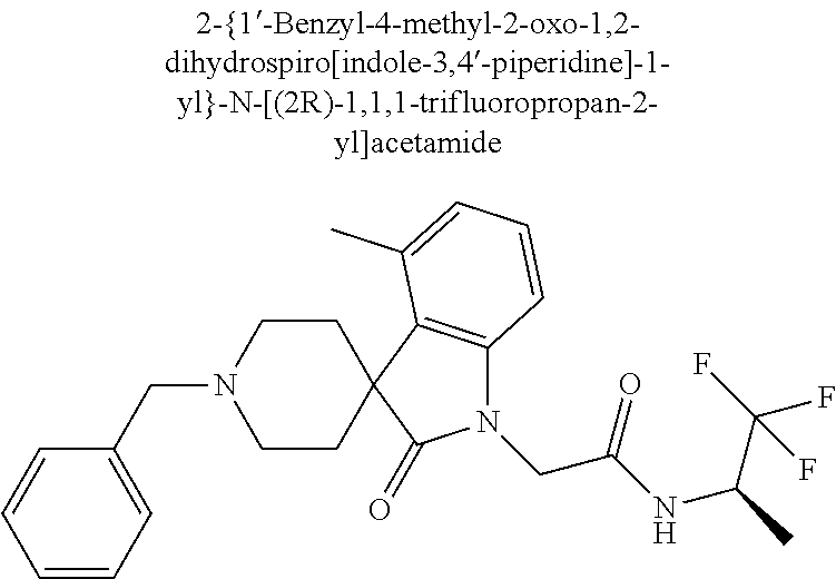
C1CC2(CCN1CC1=CC=CC=C1)C(=O)N(CC(=O)NC(C(F)(F)F)C)C1=C2C(C)=CC=C1
